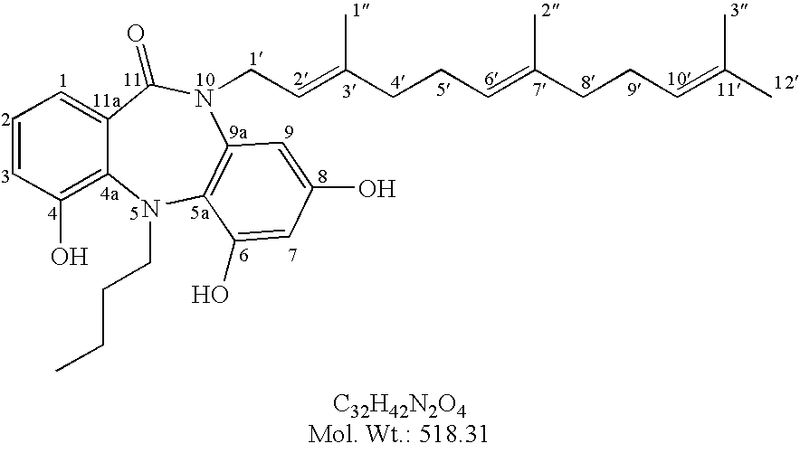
C1=CC(O)=C2C(=C1)C(=O)N(CC=C(CCC=C(CCC=C(C)C)C)C)C1=C(N2CCCC)C(O)=CC(O)=C1
